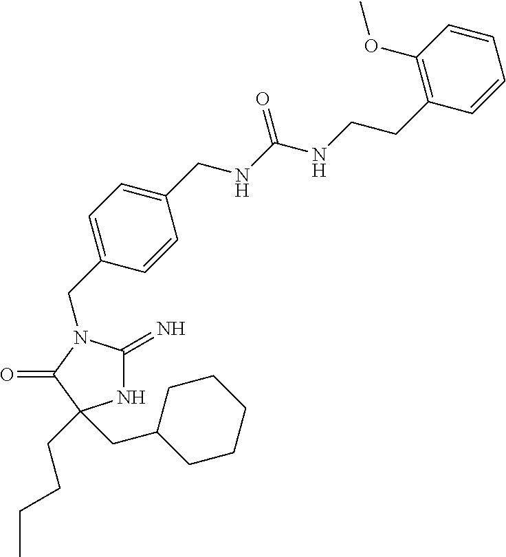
C1(CN2C(=N)NC(CCCC)(CC3CCCCC3)C2=O)=CC=C(CNC(NCCC2=C(OC)C=CC=C2)=O)C=C1
